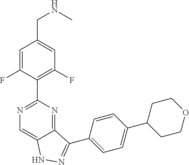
C1=C(F)C(C2=NC=C3C(=N2)C(C2=CC=C(C4CCOCC4)C=C2)=NN3)=C(F)C=C1CNC
